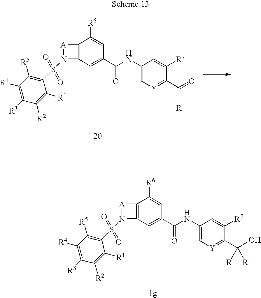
C12=C(C=C(C(=O)NC3=C[Y]=C(C(=O)[R])C([R7])=C3)C=C1[R6])N(S(=O)(=O)C1=C([R5])C([R4])=C([R3])C([R2])=C1[R1])[A]2.C12=C(C=C(C(=O)NC3=C[Y]=C(C(O)([R])[R])C([R7])=C3)C=C1[R6])N(S(=O)(=O)C1=C([R5])C([R4])=C([R3])C([R2])=C1[R1])[A]2
